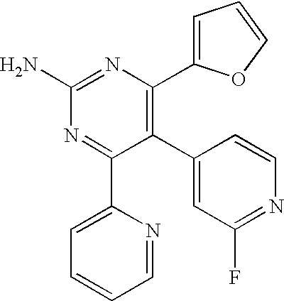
C1(C2=CC(F)=NC=C2)=C(C2=CC=CO2)N=C(N)N=C1C1=CC=CC=N1
